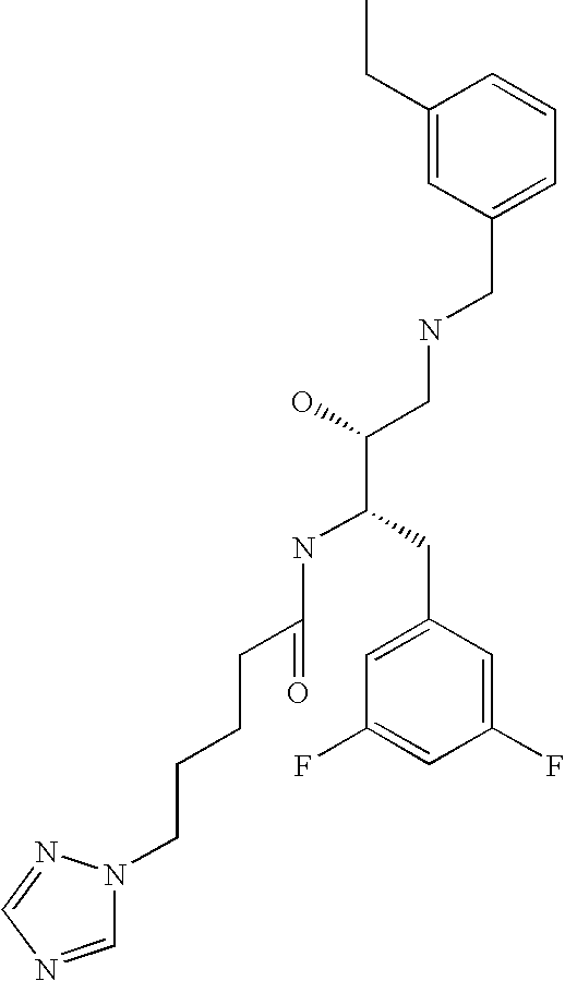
C1=NC=NN1CCCCC(NC(CC1=CC(F)=CC(F)=C1)C(CNCC1=CC=CC(CC)=C1)O)=O
